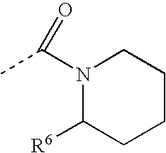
N1(C(C)=O)C([R6])CCCC1
